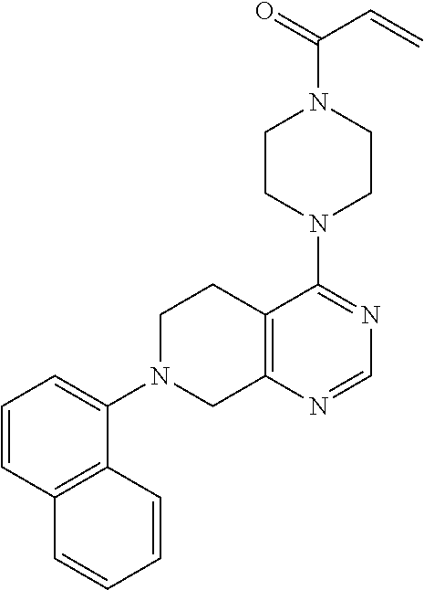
C12=C(N=CN=C1N1CCN(C(C=C)=O)CC1)CN(C1=CC=CC3=C1C=CC=C3)CC2
